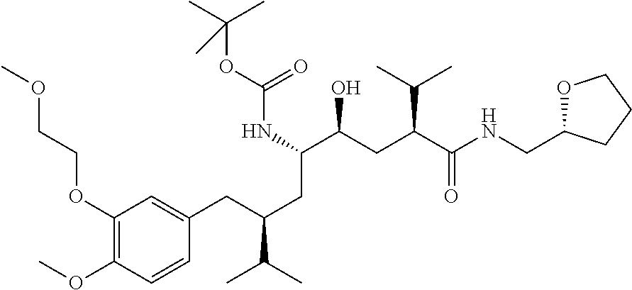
C1(OCCOC)=C(OC)C=CC(CC(CC(C(CC(C(NCC2OCCC2)=O)C(C)C)O)NC(=O)OC(C)(C)C)C(C)C)=C1
